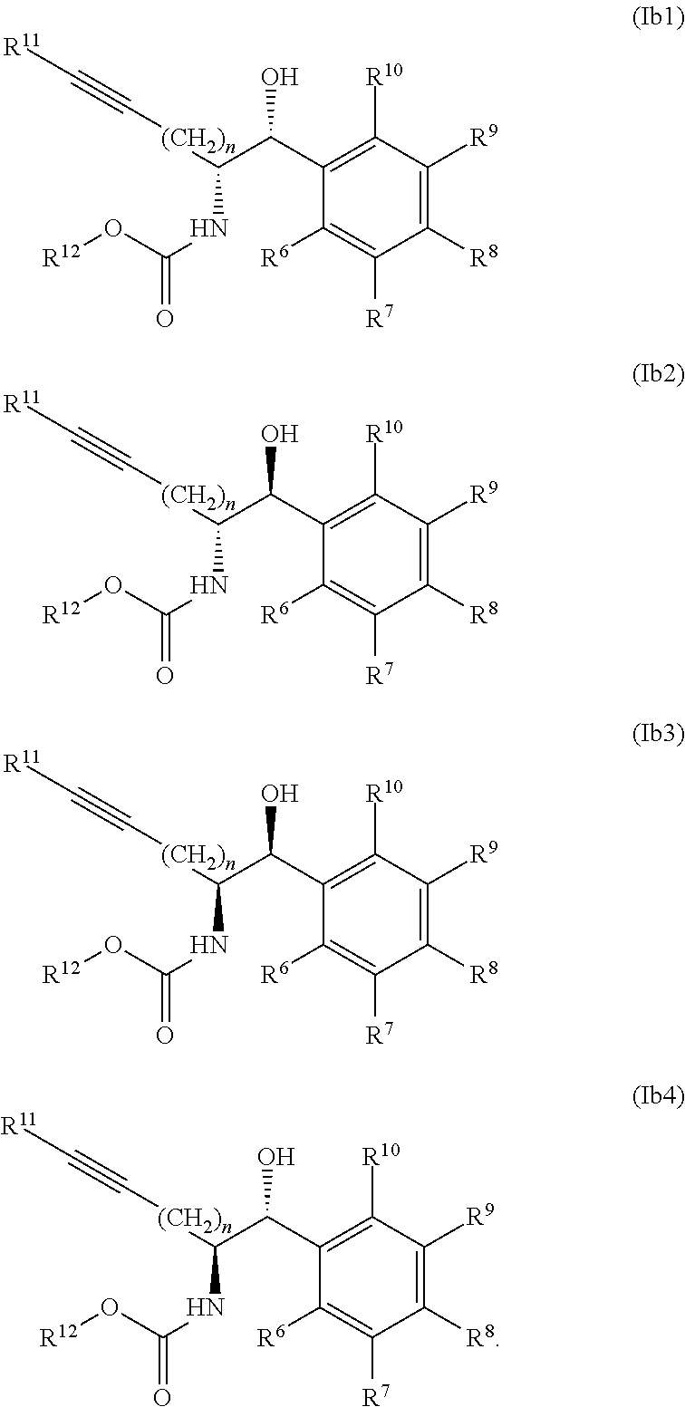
C1(C(C(NC(O[R12])=O)[(CH2)n]C#C[R11])O)=C([R10])C([R9])=C([R8])C([R7])=C1[R6].C1(C(C(NC(O[R12])=O)[(CH2)n]C#C[R11])O)=C([R10])C([R9])=C([R8])C([R7])=C1[R6].C1(C(C(NC(O[R12])=O)[(CH2)n]C#C[R11])O)=C([R10])C([R9])=C([R8])C([R7])=C1[R6].C1(C(C(NC(O[R12])=O)[(CH2)n]C#C[R11])O)=C([R10])C([R9])=C([R8])C([R7])=C1[R6]
